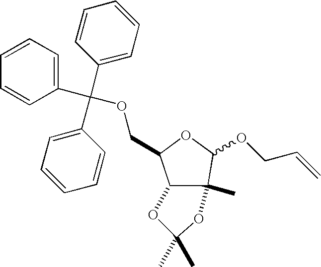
C12C(COC(C3=CC=CC=C3)(C3=CC=CC=C3)C3=CC=CC=C3)OC(OCC=C)C1(C)OC(C)(C)O2
